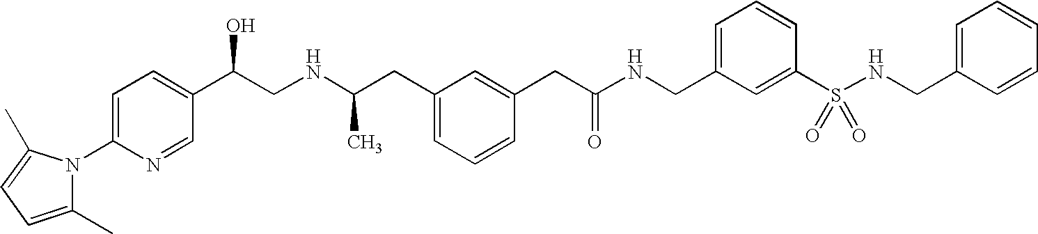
N1(C2=CC=C(C(CNC(CC3=CC=CC(CC(NCC4=CC=CC(S(NCC5=CC=CC=C5)(=O)=O)=C4)=O)=C3)C)O)C=N2)C(C)=CC=C1C
